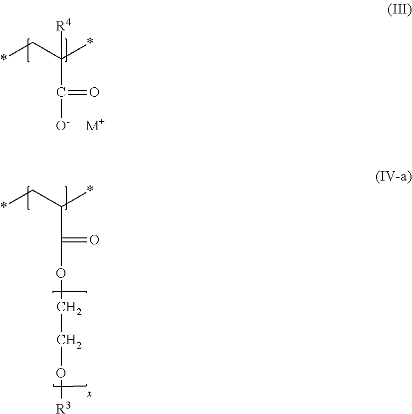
*CC(*)([R4])C(=O)[O-].[M+].*CC(*)C(=O)OCCO[R3]
